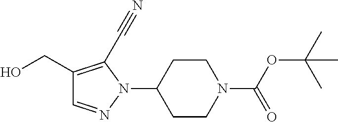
C1(CO)=C(C#N)N(C2CCN(C(OC(C)(C)C)=O)CC2)N=C1
